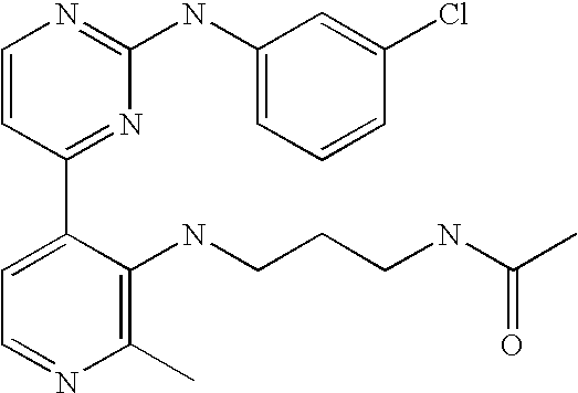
C1=CC(C2=CC=NC(C)=C2NCCCNC(C)=O)=NC(NC2=CC=CC(Cl)=C2)=N1
